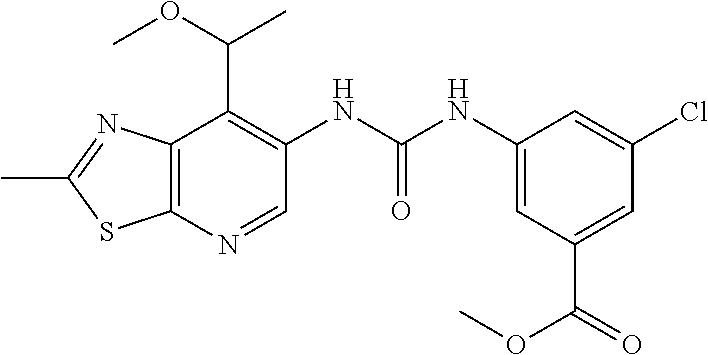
C1(C)=NC2=C(S1)N=CC(NC(=O)NC1=CC(C(OC)=O)=CC(Cl)=C1)=C2C(OC)C
